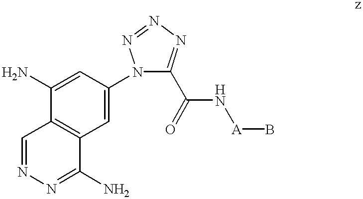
C1=C(N)C2=C(C=C1N1C(C(N[A]B)=O)=NN=N1)C(N)=NN=C2
